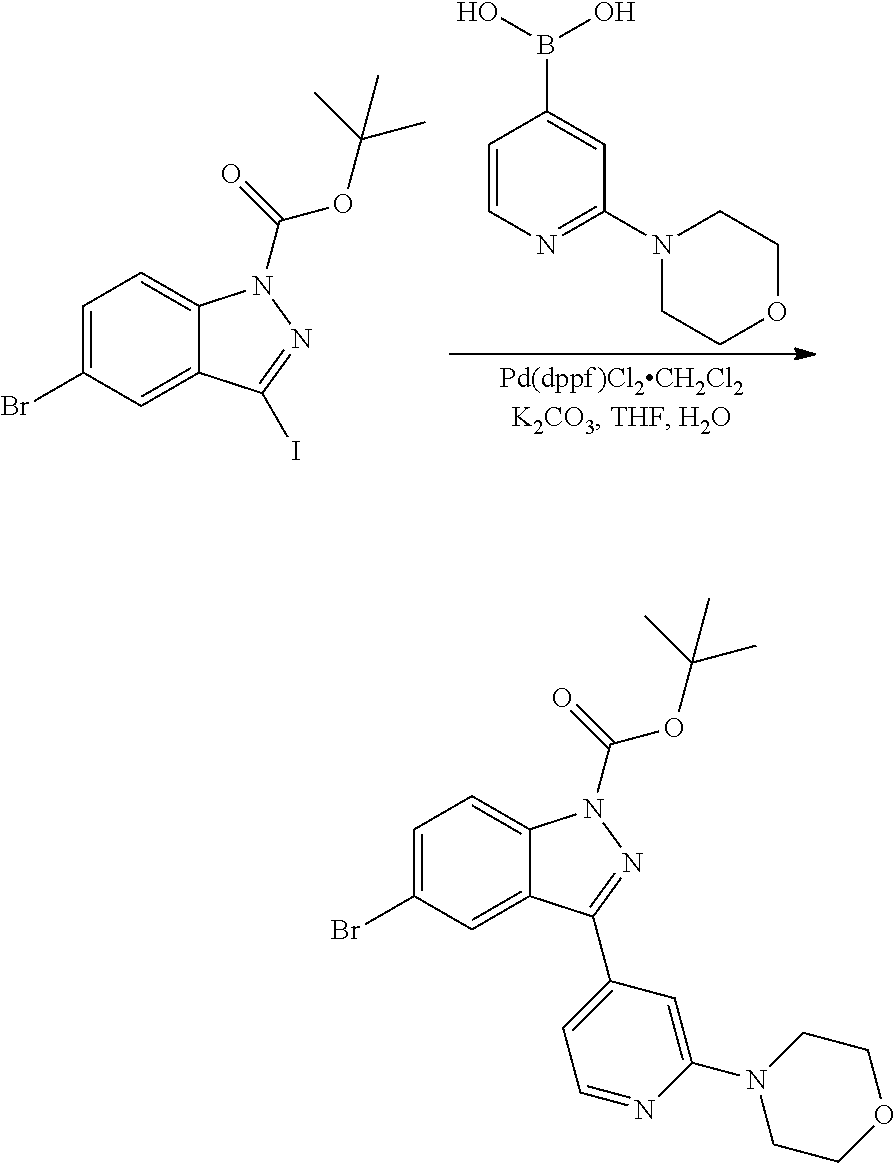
C1=CN=C(N2CCOCC2)C=C1B(O)O.C1=C(Br)C=C2C(=C1)N(C(=O)OC(C)(C)C)N=C2I.C1=C(Br)C=C2C(=C1)N(C(=O)OC(C)(C)C)N=C2C1=CC=NC(N2CCOCC2)=C1
